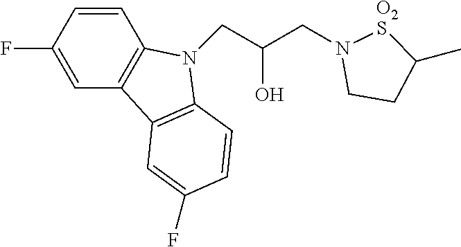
C1=CC(F)=CC2=C1N(CC(CN1CCC(C)[O2S]1)O)C1=C2C=C(F)C=C1
